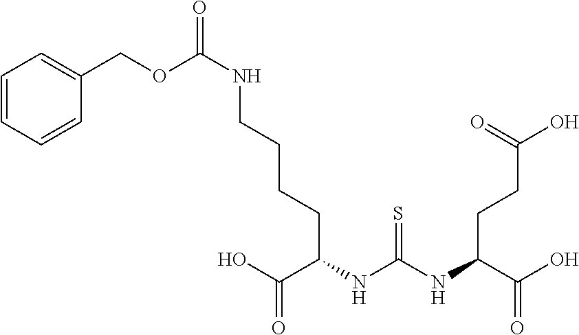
C(CC(C(O)=O)NC(NC(C(O)=O)CCC(O)=O)=S)CCNC(OCC1=CC=CC=C1)=O
